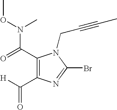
C1(C(=O)N(OC)C)=C(C([H])=O)N=C(Br)N1CC#CC
